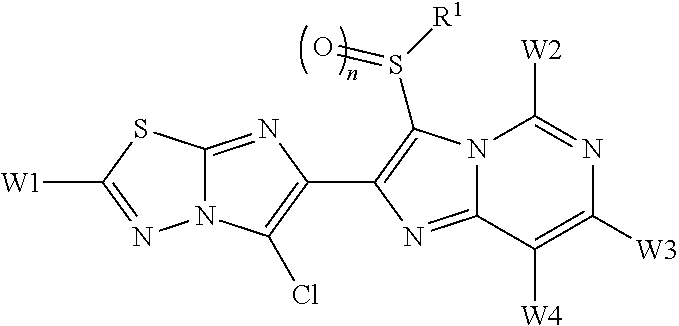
N12C(=NC(C3=C(S([R1])=O)N4C(=N3)C([W4])=C([W3])N=C4[W2])=C1Cl)SC([W1])=N2
